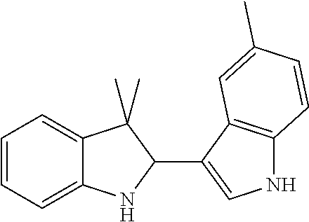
C1=CC=C2C(=C1)C(C)(C)C(C1=CNC3=C1C=C(C)C=C3)N2
